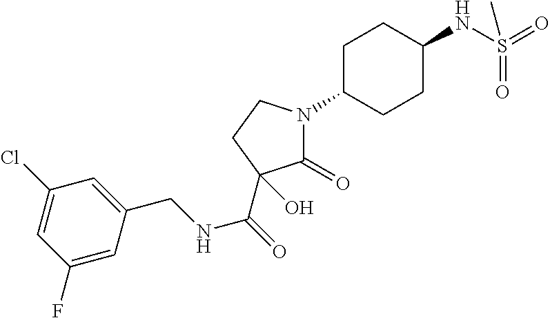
C1(=O)N(C2CCC(NS(=O)(=O)C)CC2)CCC1(O)C(=O)NCC1=CC(Cl)=CC(F)=C1
